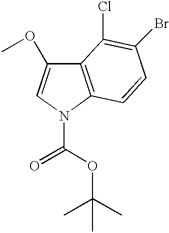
C12=C(N(C(=O)OC(C)(C)C)C=C1OC)C=CC(Br)=C2Cl
